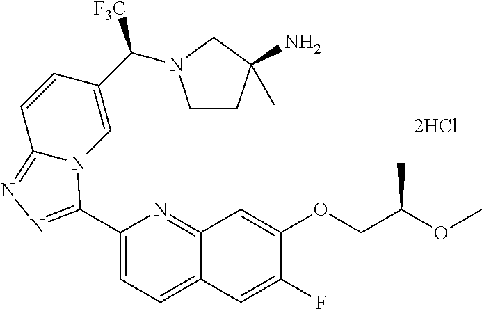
C1(C2=NN=C3N2C=C(C([F3C])N2CCC(N)(C)C2)C=C3)=CC=C2C(=N1)C=C(OCC(OC)C)C(F)=C2
